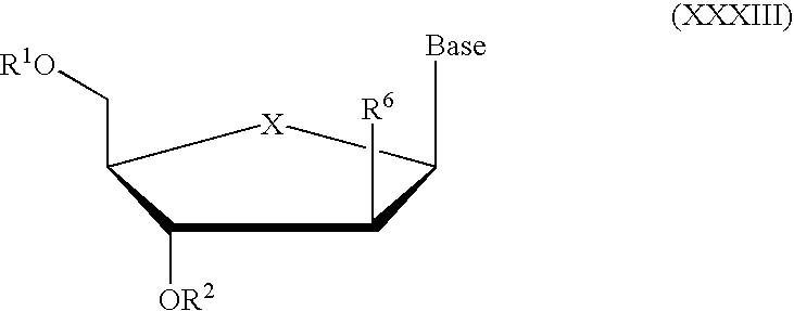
C1([OR2])C(C[R1O])[X]C([Base])C1[R6]
